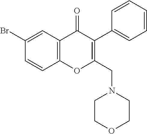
C1(Br)=CC2=C(C=C1)OC(CN1CCOCC1)=C(C1=CC=CC=C1)C2=O
